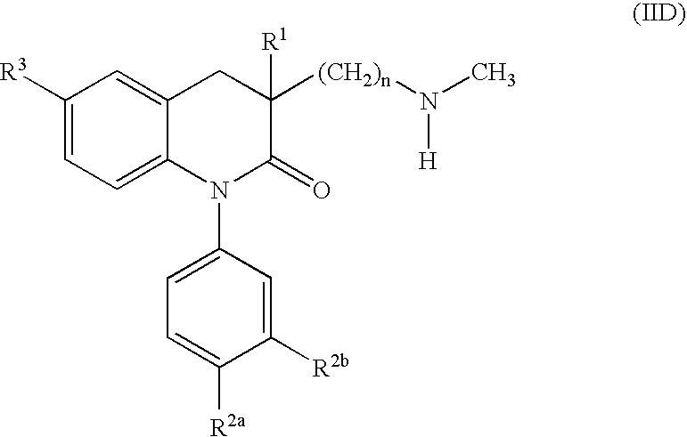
C1([R3])=CC=C2C(=C1)CC([(CH2)n]N(C)[H])([R1])C(=O)N2C1=CC=C([R2a])C([R2b])=C1
